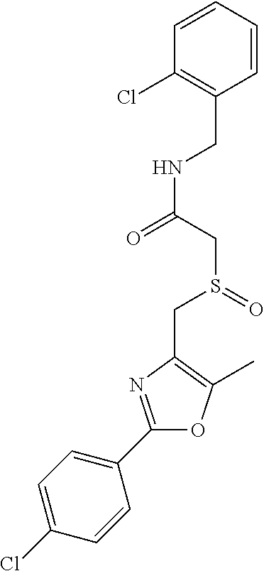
C1(C2=CC=C(Cl)C=C2)=NC(CS(=O)CC(=O)NCC2=C(Cl)C=CC=C2)=C(C)O1
